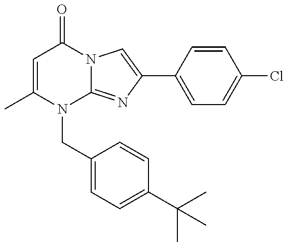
C1=C(C)N(CC2=CC=C(C(C)(C)C)C=C2)C2=NC(C3=CC=C(Cl)C=C3)=CN2C1=O
